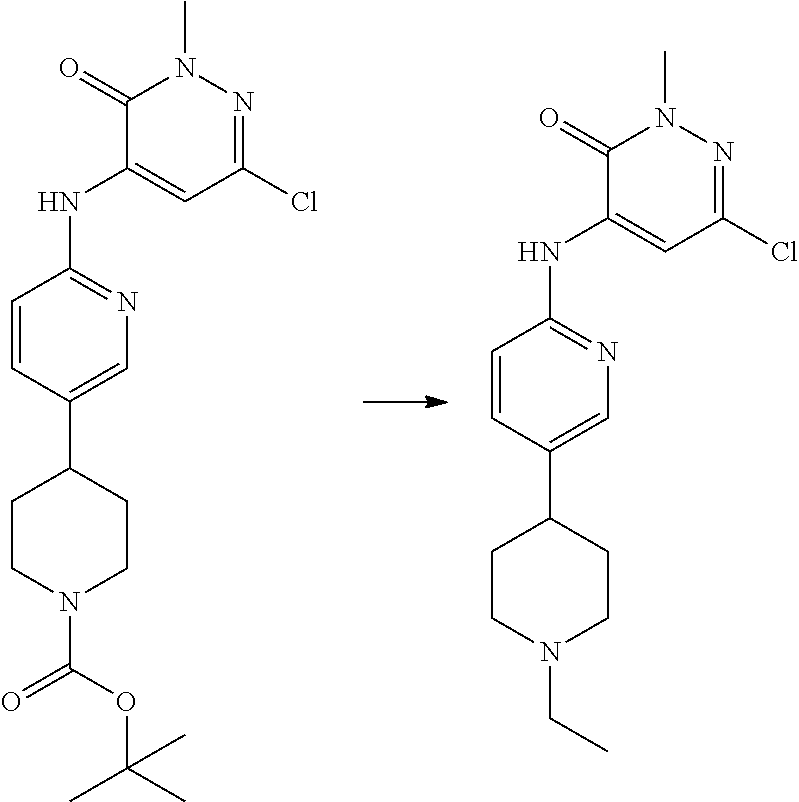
C1=CC(C2CCN(C(=O)OC(C)(C)C)CC2)=CN=C1NC1=CC(Cl)=NN(C)C1=O.C1=CC(C2CCN(CC)CC2)=CN=C1NC1=CC(Cl)=NN(C)C1=O
